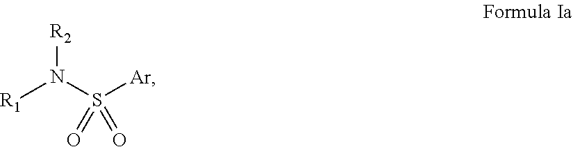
[R1]N(S([Ar])(=O)=O)[R2]
